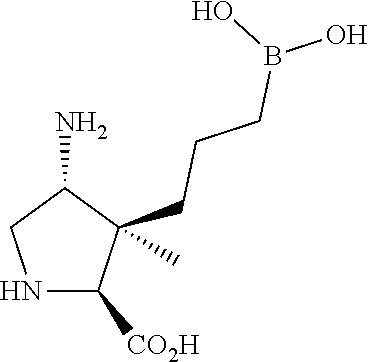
N1C([CO2H])C(CCCB(O)O)(C)C(N)C1
